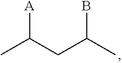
[A]C(CC(C)B)C
